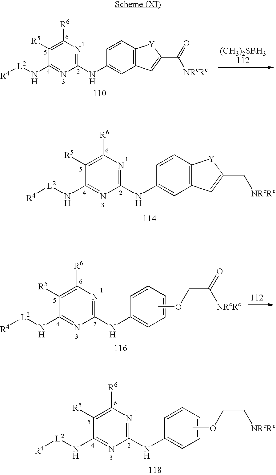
C1([R5])=C([R6])N=C(NC2=CC3=C(C=C2)[Y]C(C[NRcRc])=C3)N=C1N[L2][R4].C1([R5])=C([R6])N=C(NC2=CC3=C(C=C2)[Y]C(C(=O)[NRcRc])=C3)N=C1N[L2][R4].[(CH3)2SBH3112].C1([R5])=C([R6])N=C(NC2=CC=CC=C2)N=C1N[L2][R4].COCC([NRcRc])=O.C1([R5])=C([R6])N=C(NC2=CC=CC=C2)N=C1N[L2][R4].COCC[NRcRc]
